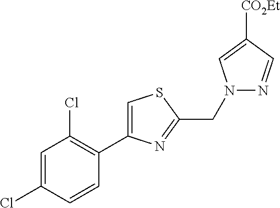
C1=C(Cl)C=CC(C2=CSC(CN3N=CC([CO2Et])=C3)=N2)=C1Cl
